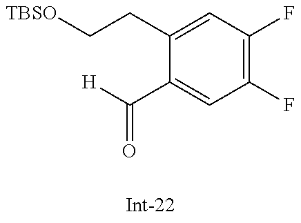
[TBSO]CCC1=CC(F)=C(F)C=C1C(=O)[H]
